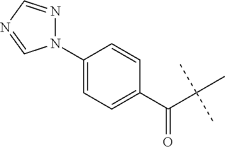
C(C(C)(C)C)(C1=CC=C(N2N=CN=C2)C=C1)=O
